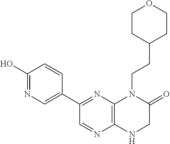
C12=C(N=C(C3=CN=C(O)C=C3)C=N1)N(CCC1CCOCC1)C(=O)CN2
